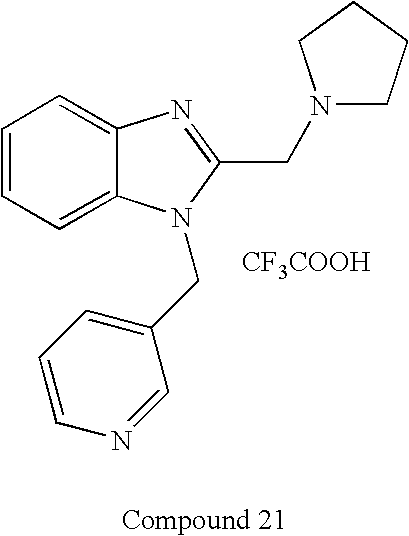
C1=CC=C2C(=C1)N=C(CN1CCCC1)N2CC1=CC=CN=C1.[CF3COOH]
